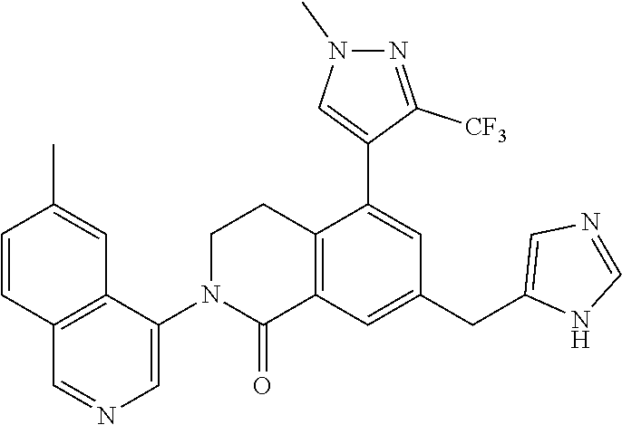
C12=C(C(N3C(=O)C4=C(CC3)C(C3=CN(C)N=C3[CF3])=CC(CC3=CN=CN3)=C4)=CN=C1)C=C(C)C=C2
